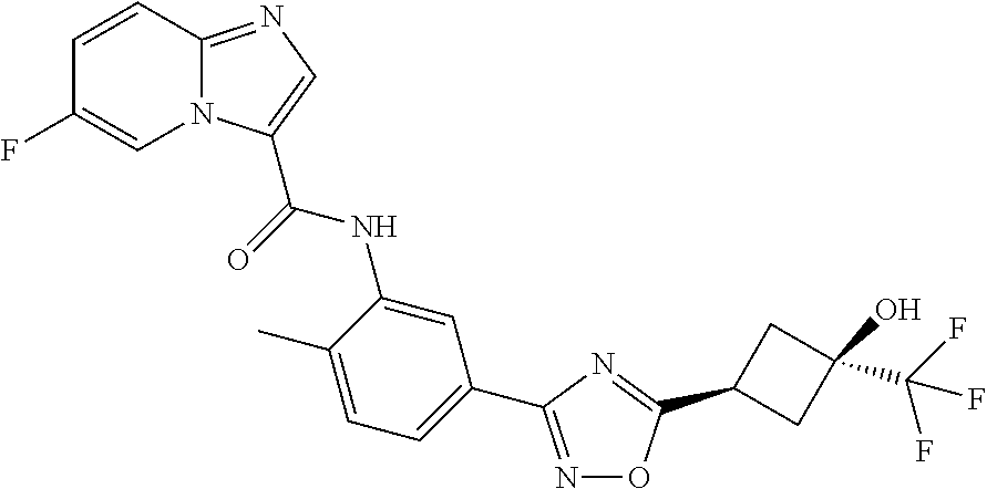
C1=CC2=NC=C(C(=O)NC3=CC(C4=NOC(C5CC(O)(C(F)(F)F)C5)=N4)=CC=C3C)N2C=C1F
